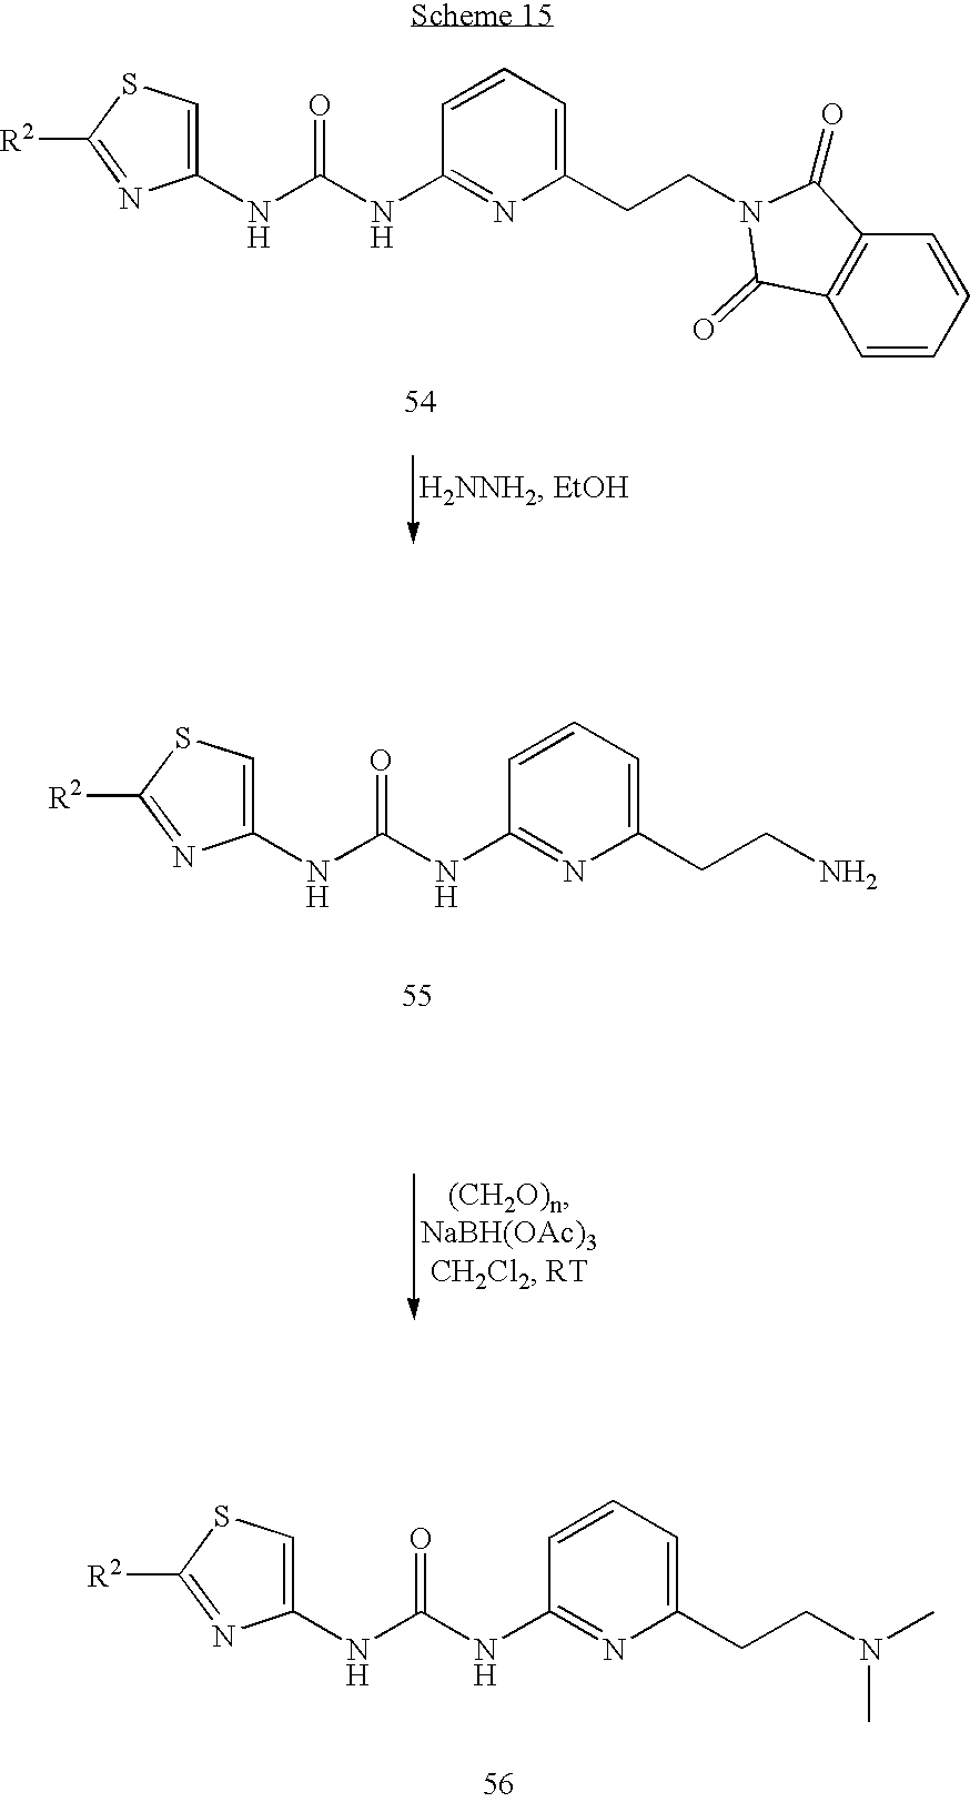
C12=C(C=CC=C1)C(=O)N(CCC1=CC=CC(NC(=O)NC3=CSC([R2])=N3)=N1)C2=O.NCCC1=CC=CC(NC(=O)NC2=CSC([R2])=N2)=N1.N(CCC1=CC=CC(NC(=O)NC2=CSC([R2])=N2)=N1)(C)C
